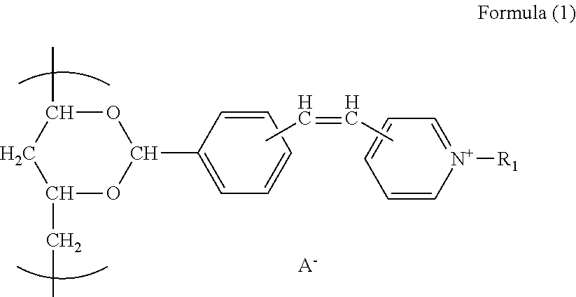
C1(C)CC(CC)OC(C2=CC=CC=C2)O1.CC=CC.C1=[N+]([R1])C=CC=C1.[A-]
